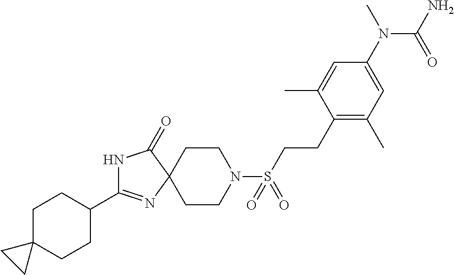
N1C(C2CCC3(CC2)CC3)=NC2(C1=O)CCN(S(CCC1=C(C)C=C(N(C)C(=O)N)C=C1C)(=O)=O)CC2
